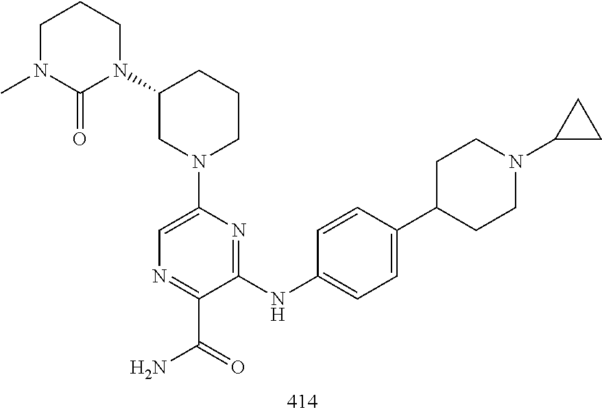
N1=C(C(=O)N)C(NC2=CC=C(C3CCN(C4CC4)CC3)C=C2)=NC(N2CCCC(N3C(=O)N(C)CCC3)C2)=C1
